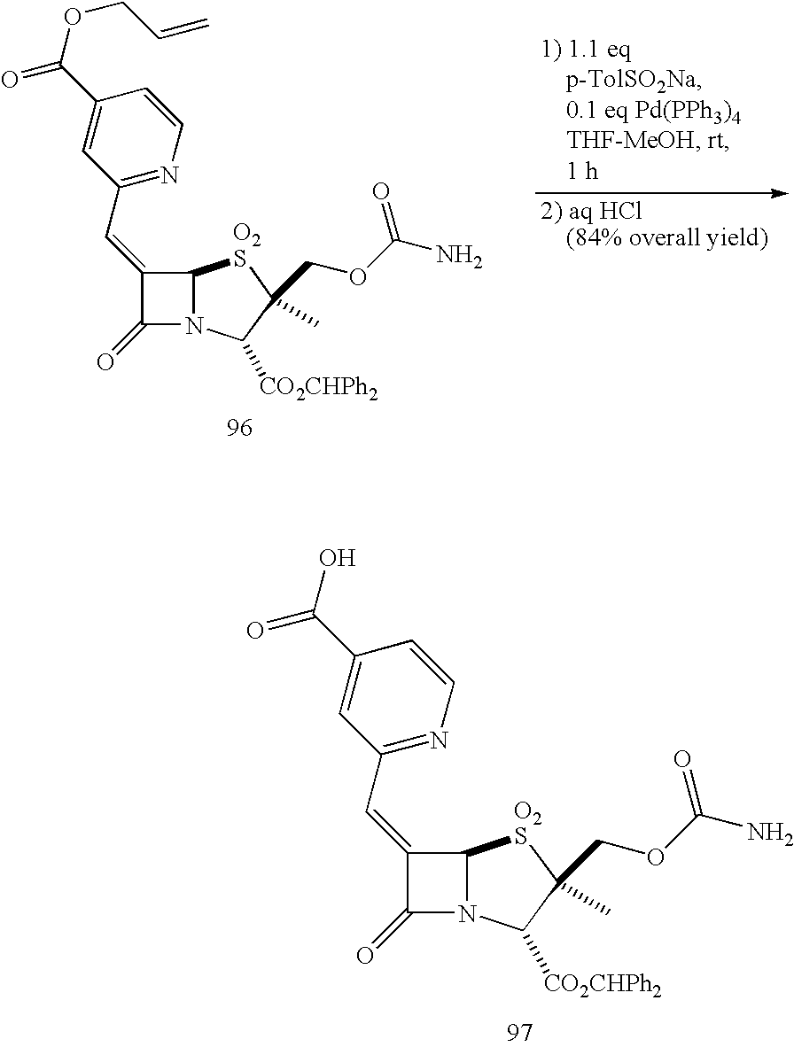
C1(=CC2=NC=CC(C(OCC=C)=O)=C2)C(=O)N2C1[O2S]C(COC(N)=O)(C)C2[CO2CHPh2].C1(=CC2=NC=CC(C(O)=O)=C2)C(=O)N2C1[O2S]C(COC(N)=O)(C)C2[CO2CHPh2]
